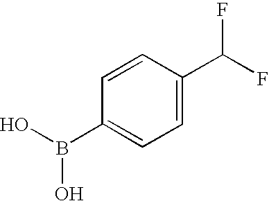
C1=CC(C(F)F)=CC=C1B(O)O
